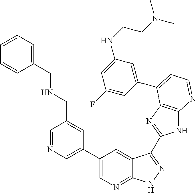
C1=NC=C(C2=CN=C3C(=C2)C(C2=NC4=C(N2)N=CC=C4C2=CC(NCCN(C)C)=CC(F)=C2)=NN3)C=C1CNCC1=CC=CC=C1
